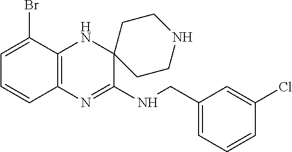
C12=C(N=C(NCC3=CC=CC(Cl)=C3)C3(N1)CCNCC3)C=CC=C2Br
